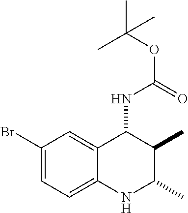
C1(Br)=CC=C2C(=C1)C(NC(=O)OC(C)(C)C)C(C)C(C)N2
